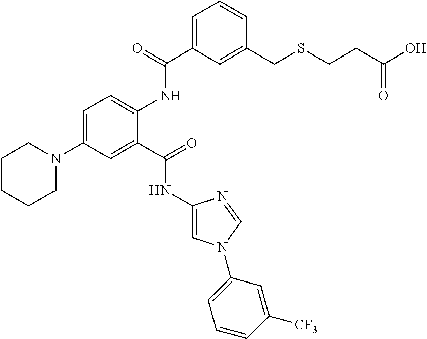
C1=C(N2CCCCC2)C=C(C(=O)NC2=CN(C3=CC=CC([CF3])=C3)C=N2)C(NC(C2=CC=CC(CSCCC(O)=O)=C2)=O)=C1
